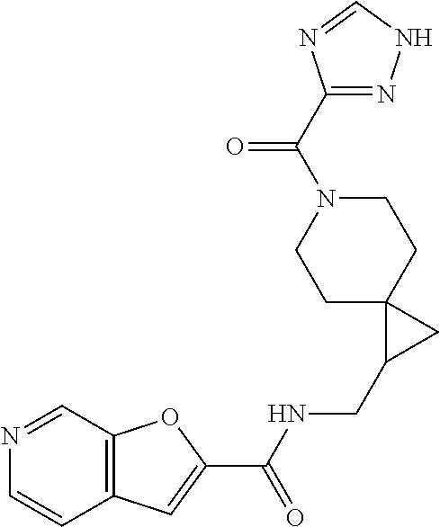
C1C2(CCN(C(C3=NNC=N3)=O)C1)C(CNC(C1=CC3=C(O1)C=NC=C3)=O)C2
